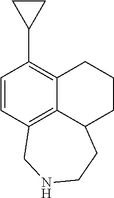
C1=CC2=C3C(=C1C1CC1)CCCC3CCNC2
